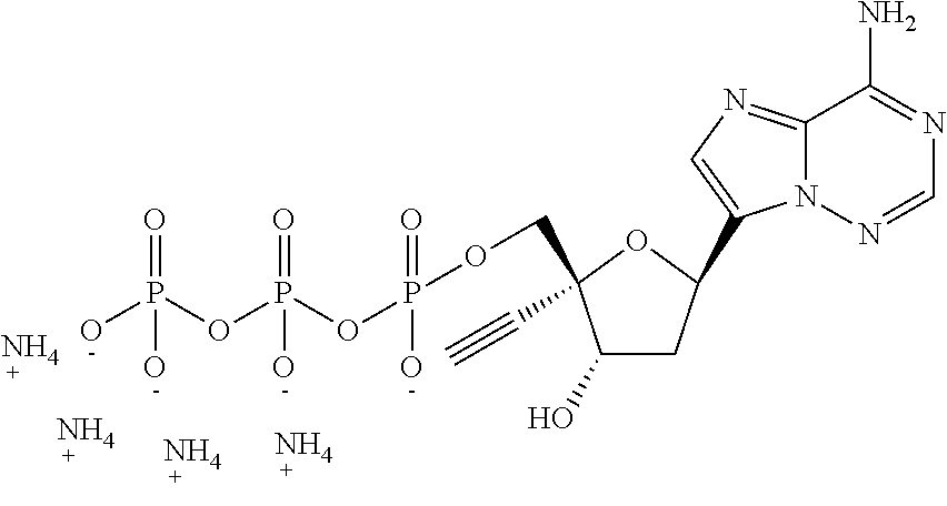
C12=NC=C(C3CC(O)C(COP(=O)(OP(=O)(OP(O)(=O)O)O)O)(C#C)O3)N1N=CN=C2N.N.N.N.N
